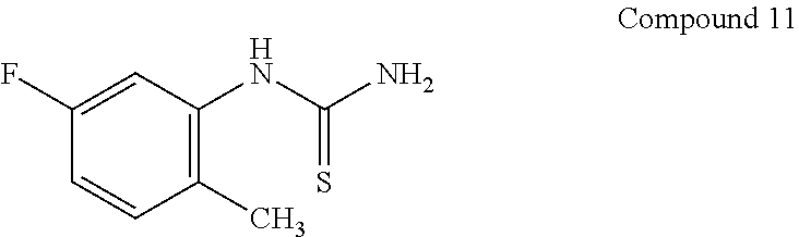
C1(F)=CC(NC(=S)N)=C(C)C=C1
